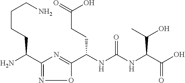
C(NC(NC(C(O)=O)C(O)C)=O)(C1=NC(C(N)CCCCN)=NO1)CCC(O)=O
